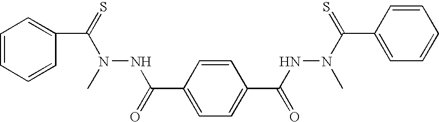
C1=CC(C(=O)NN(C(=S)C2=CC=CC=C2)C)=CC=C1C(NN(C(=S)C1=CC=CC=C1)C)=O
